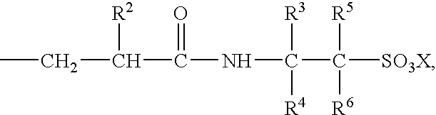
C(C(C(NC(C([SO3X])([R5])[R6])([R3])[R4])=O)[R2])C
